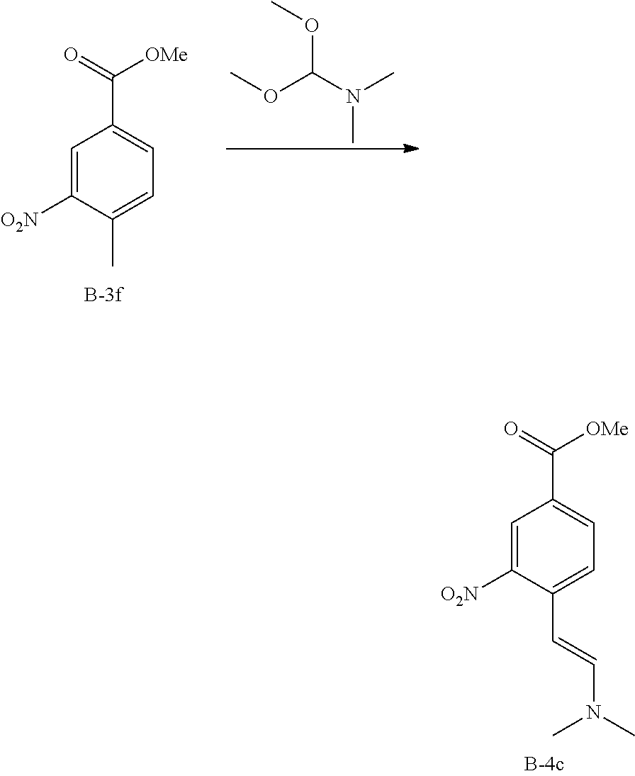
C1=C([O2N])C(C)=CC=C1C(=O)[OMe].COC(N(C)C)OC.C1=C([O2N])C(C=CN(C)C)=CC=C1C(=O)[OMe]
